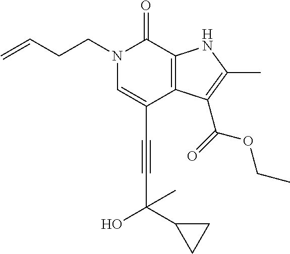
C(C1=CN(CCC=C)C(=O)C2=C1C(C(=O)OCC)=C(C)N2)#CC(O)(C)C1CC1
